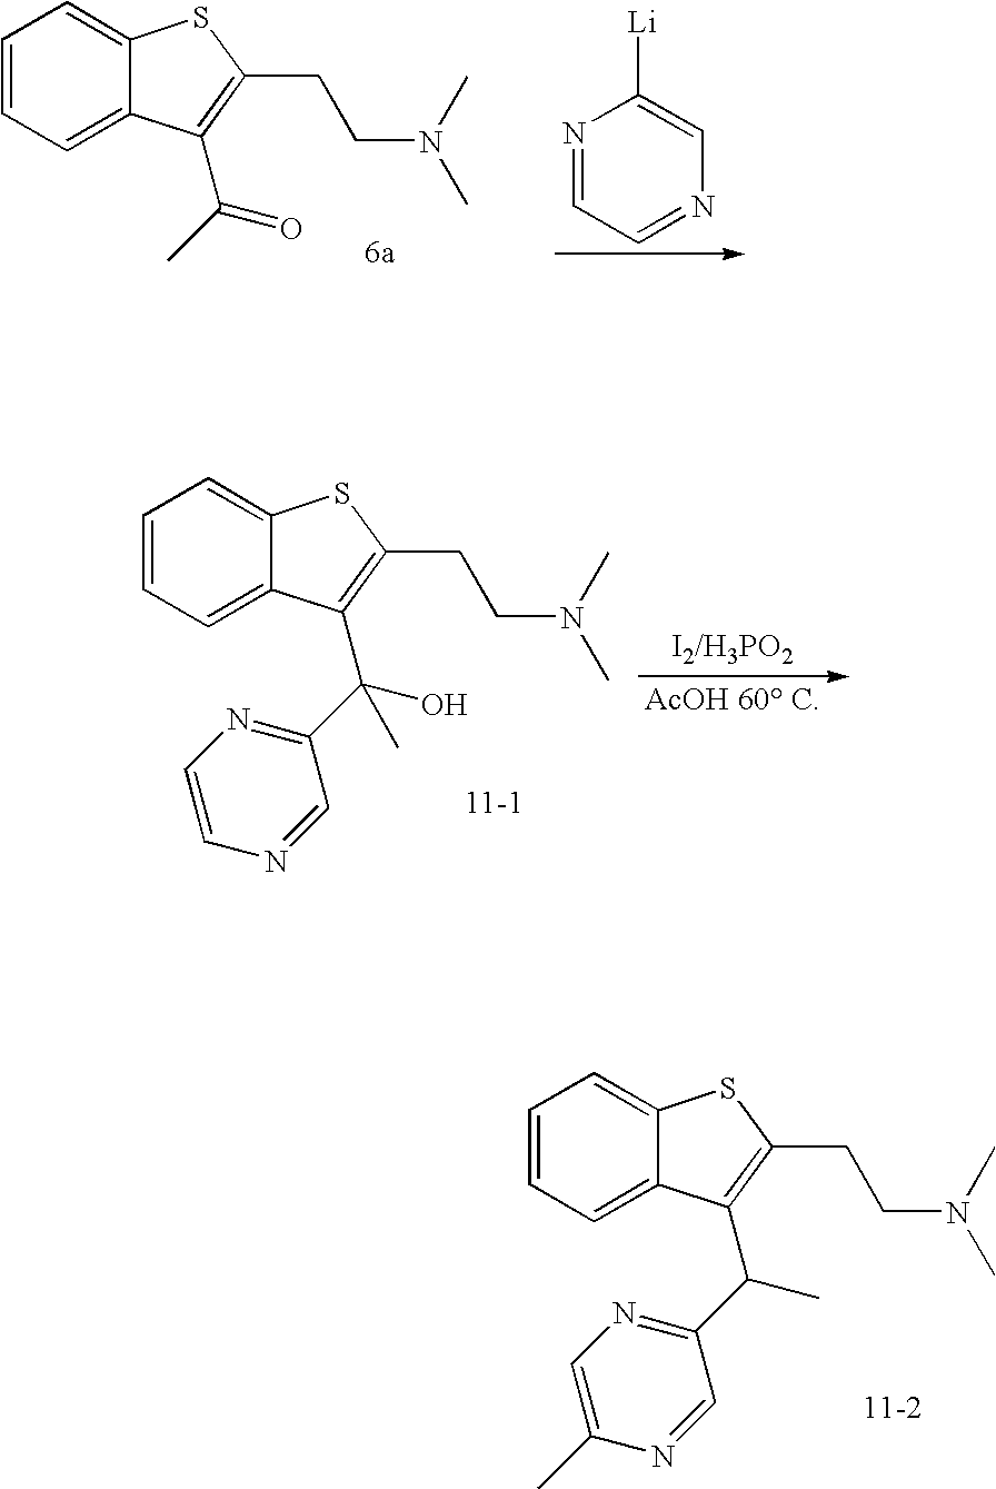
C1=CC=C2C(=C1)SC(CCN(C)C)=C2C(C1=NC=C(C)N=C1)C.N1=CC=NC=C1[Li].C1=CC=C2C(=C1)SC(CCN(C)C)=C2C(C)=O.C1=CC=C2C(=C1)SC(CCN(C)C)=C2C(C1=NC=CN=C1)(C)O.[I2/H3PO2]
